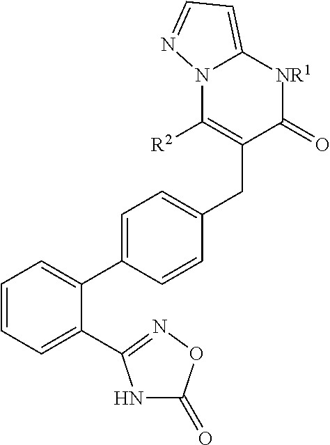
C1(C2=CC=CC=C2C2=NOC(=O)N2)=CC=C(CC2=C([R2])N3C(=CC=N3)[NR1]C2=O)C=C1
